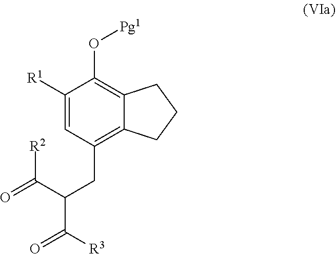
C1([R1])=CC(CC(C([R2])=O)C(=O)[R3])=C2C(=C1O[Pg1])CCC2
